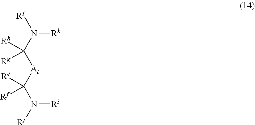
N([Rk])(C([At]C(N([Rj])[Ri])([Re])[Rf])([Rh])[Rg])[Rl]
